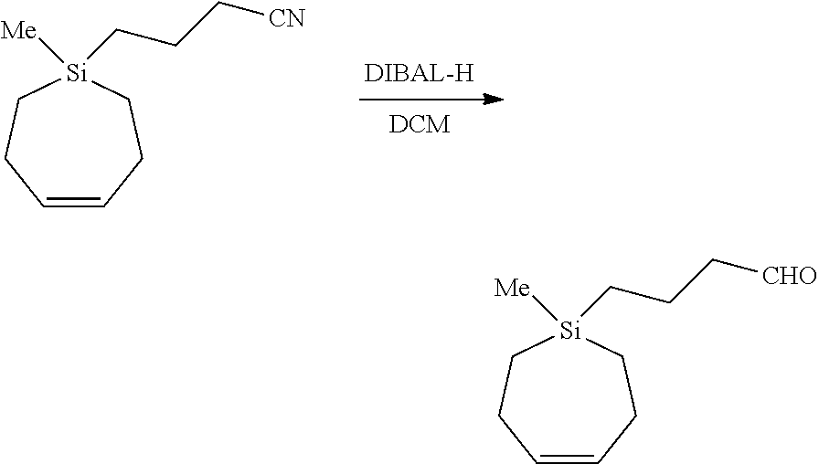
C1=CCC[Si]([Me])(CCC[CN])CC1.C1=CCC[Si]([Me])(CCC[CHO])CC1
